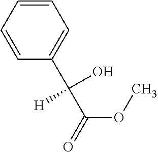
C1=CC=CC(C([H])(O)C(OC)=O)=C1
